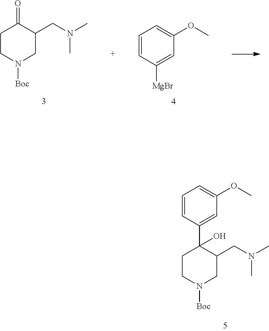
C1CN([Boc])CC(CN(C)C)C1=O.C1=CC([MgBr])=CC(OC)=C1.C1CN([Boc])CC(CN(C)C)C1(C1=CC(OC)=CC=C1)O
